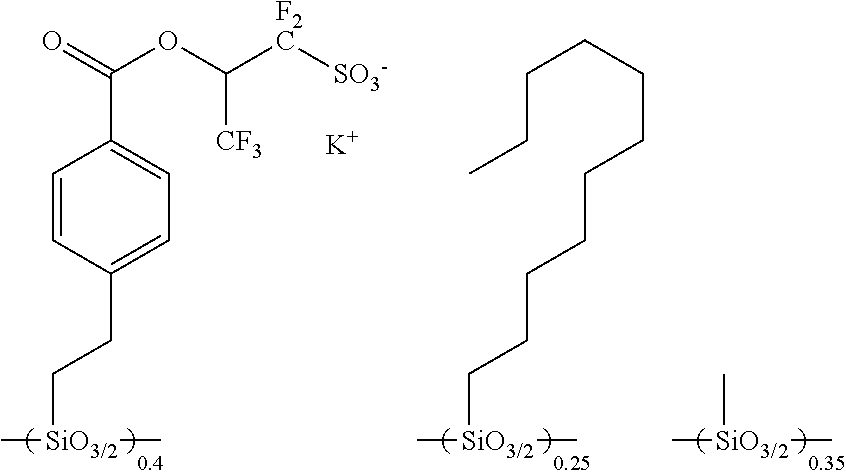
C[SiO3/2](C)CCC1=CC=C(C(=O)OC([F2C][SO3-])[CF3])C=C1.[K].C[SiO3/2](C)CCCCCCCCCCC.C[SiO3/2](C)C
